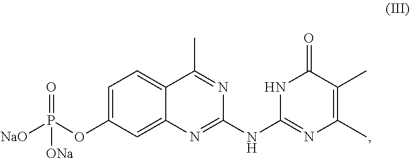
N(C1=NC(C)=C(C)C(=O)N1)C1=NC2=CC(OP([NaO])(=O)[ONa])=CC=C2C(C)=N1
